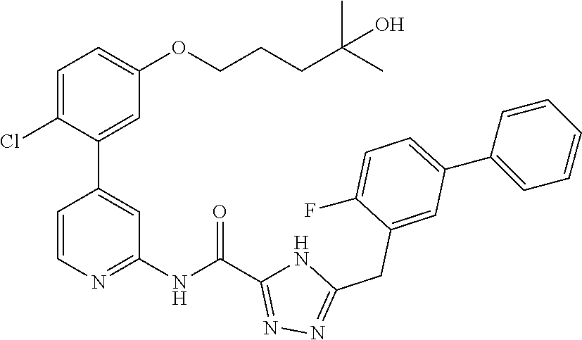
C1=C(Cl)C(C2=CC(NC(=O)C3=NN=C(CC4=CC(C5=CC=CC=C5)=CC=C4F)N3)=NC=C2)=CC(OCCCC(C)(C)O)=C1
